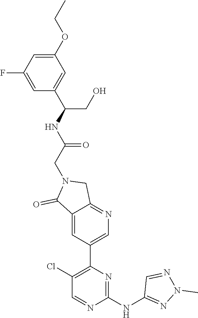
C1(OCC)=CC(F)=CC(C(NC(CN2C(=O)C3=CC(C4=C(Cl)C=NC(NC5=NN(C)N=C5)=N4)=CN=C3C2)=O)CO)=C1
